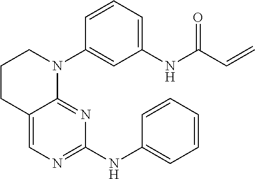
C12=CN=C(NC3=CC=CC=C3)N=C1N(C1=CC(NC(C=C)=O)=CC=C1)CCC2
